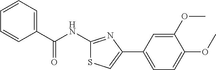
O=C(NC1=NC(C2=CC=C(OC)C(OC)=C2)=CS1)C1=CC=CC=C1
